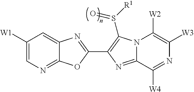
C12=NC=C([W1])C=C1N=C(C1=C(S([R1])=O)N3C(=N1)C([W4])=NC([W3])=C3[W2])O2
